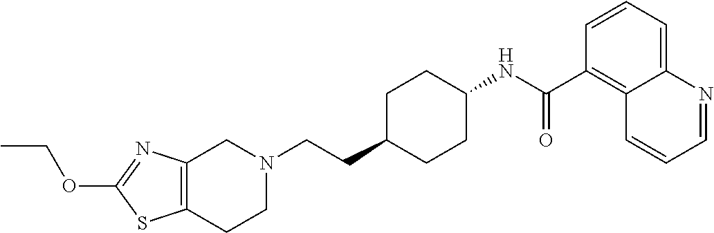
C1(OCC)=NC2=C(S1)CCN(CCC1CCC(NC(C3=C4C(=CC=C3)N=CC=C4)=O)CC1)C2
